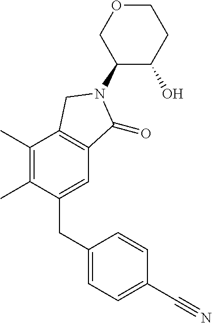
C1(N2C(=O)C3=C(C(C)=C(C)C(CC4=CC=C(C#N)C=C4)=C3)C2)C(O)CCOC1
